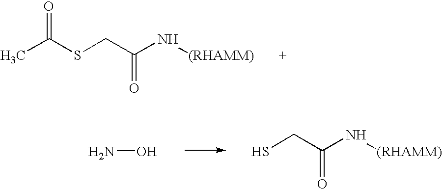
CC(SCC(N[(RHAMM)])=O)=O.NO.SCC(N[(RHAMM)])=O
